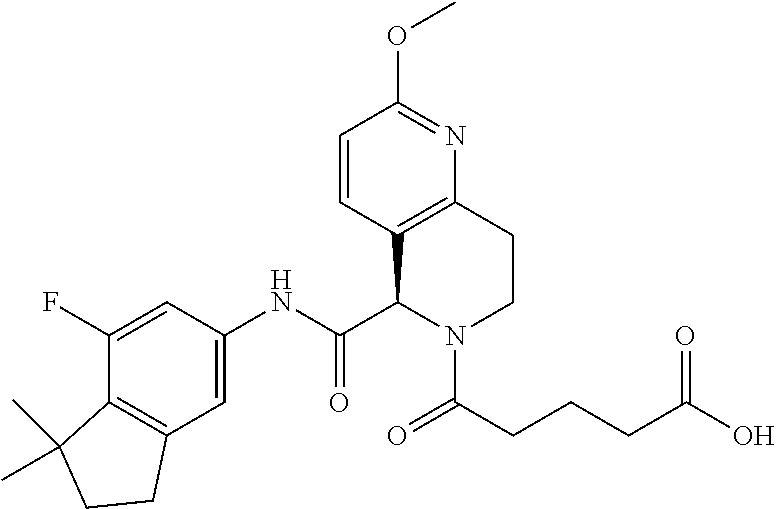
C1=C(NC(=O)C2N(C(=O)CCCC(O)=O)CCC3=C2C=CC(OC)=N3)C=C(F)C2=C1CCC2(C)C
